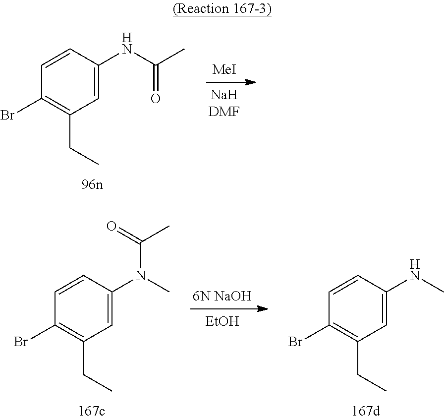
[MeI].C1=C(NC(C)=O)C=CC(Br)=C1CC.C1=C(NC)C=CC(Br)=C1CC.C1=C(N(C(=O)C)C)C=CC(Br)=C1CC.[6N NaOH].[EtOH]
